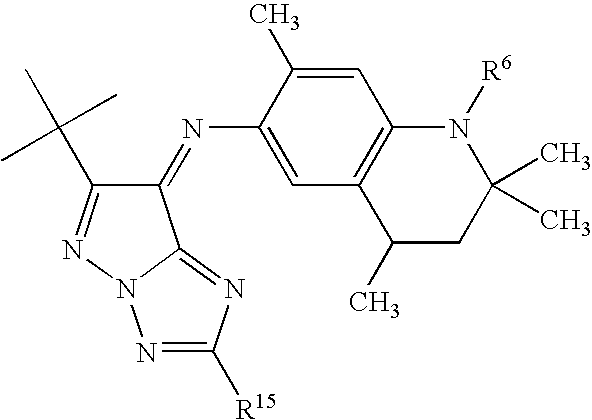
C1(N=C2C(C(C)(C)C)=NN3C2=NC([R15])=N3)=CC2=C(C=C1C)N([R6])C(C)(C)CC2C
